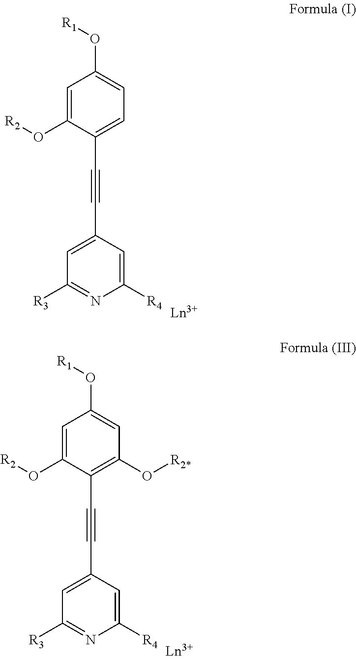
C1=C(O[R2])C(C#CC2=CC([R3])=NC([R4])=C2)=CC=C1O[R1].C1=C(O[R2])C(C#CC2=CC([R3])=NC([R4])=C2)=C(O[R2*])C=C1O[R1]
